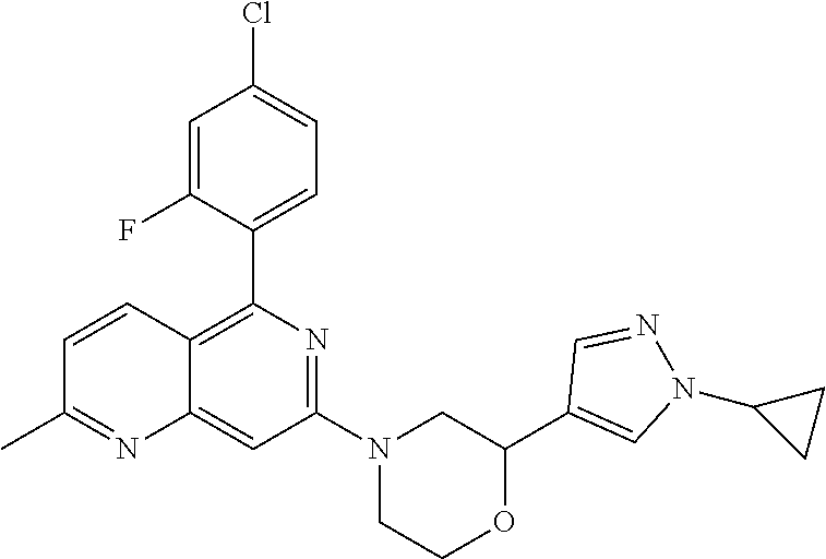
C1(C2=C3C(=CC(N4CCOC(C5=CN(C6CC6)N=C5)C4)=N2)N=C(C)C=C3)=CC=C(Cl)C=C1F
